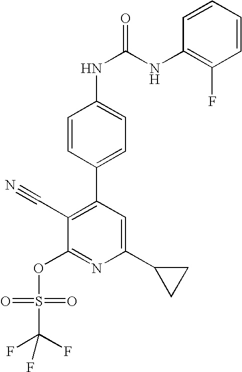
C1=CC(C2=C(C#N)C(OS(=O)(C(F)(F)F)=O)=NC(C3CC3)=C2)=CC=C1NC(=O)NC1=C(F)C=CC=C1
